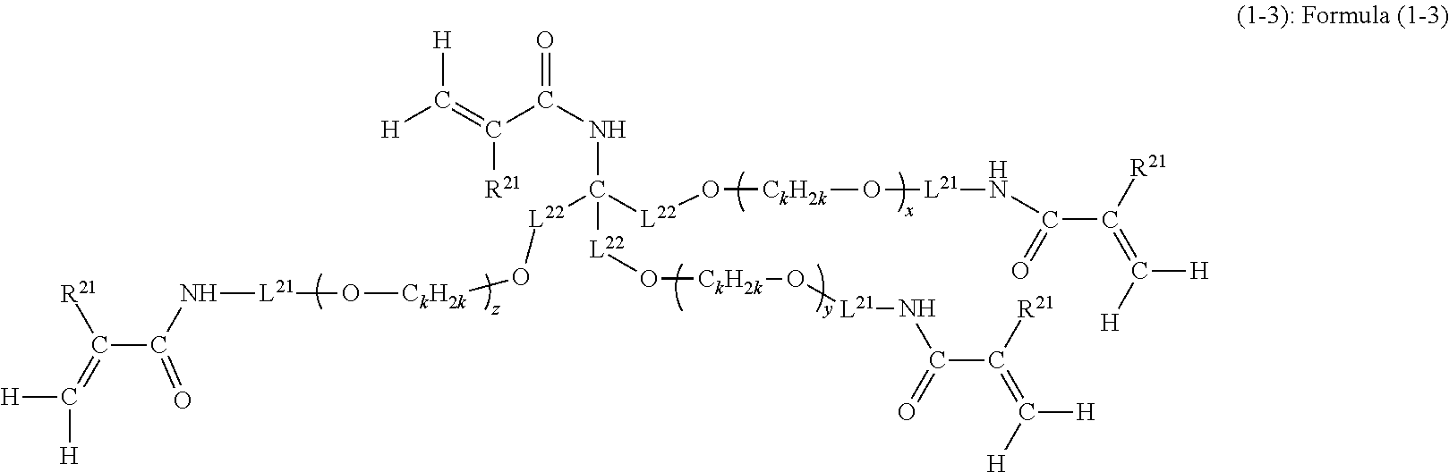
[H]C(=C(C(NC([L22]O[CkH2k]O[L21]NC(C([R21])=C([H])[H])=O)([L22]O[CkH2k]O[L21]NC(C(=C([H])[H])[R21])=O)[L22]O[CkH2k]O[L21]NC(C(=C([H])[H])[R21])=O)=O)[R21])[H]
